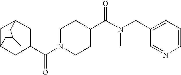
C1C2CC3(C(N4CCC(C(N(CC5=CC=CN=C5)C)=O)CC4)=O)CC1CC(C2)C3
